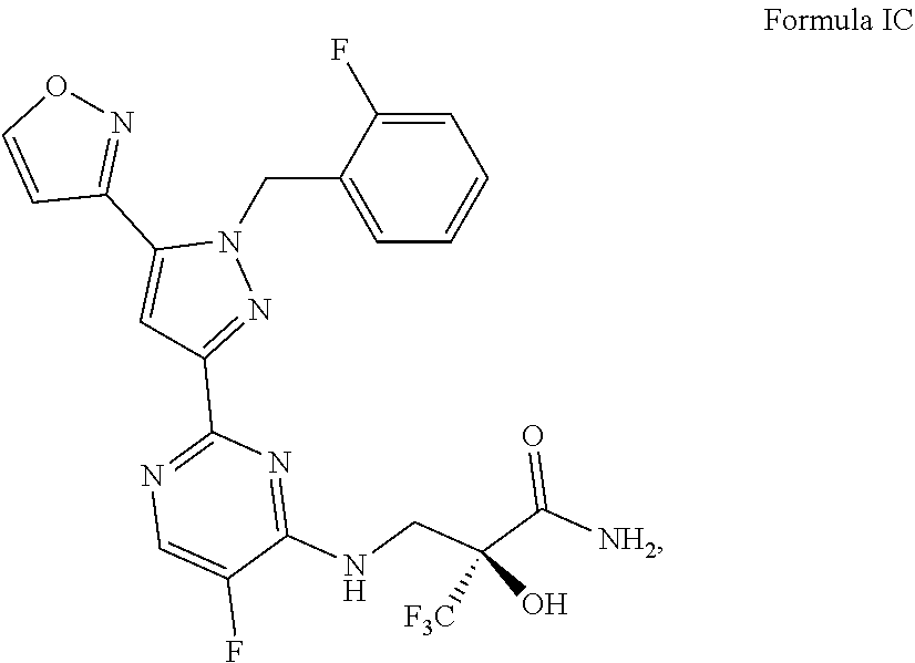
C1=C(F)C(CN2C(C3=NOC=C3)=CC(C3=NC=C(F)C(NCC(C([NH2])=O)([F3C])O)=N3)=N2)=CC=C1
